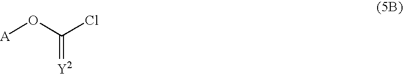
[A]OC(Cl)=[Y2]
